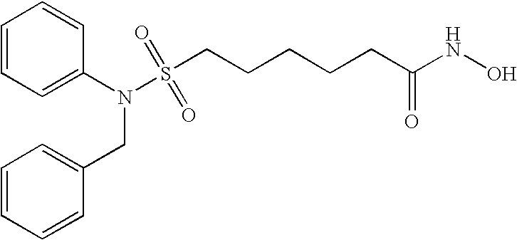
C(CCCC(NO)=O)CS(N(C1=CC=CC=C1)CC1=CC=CC=C1)(=O)=O
